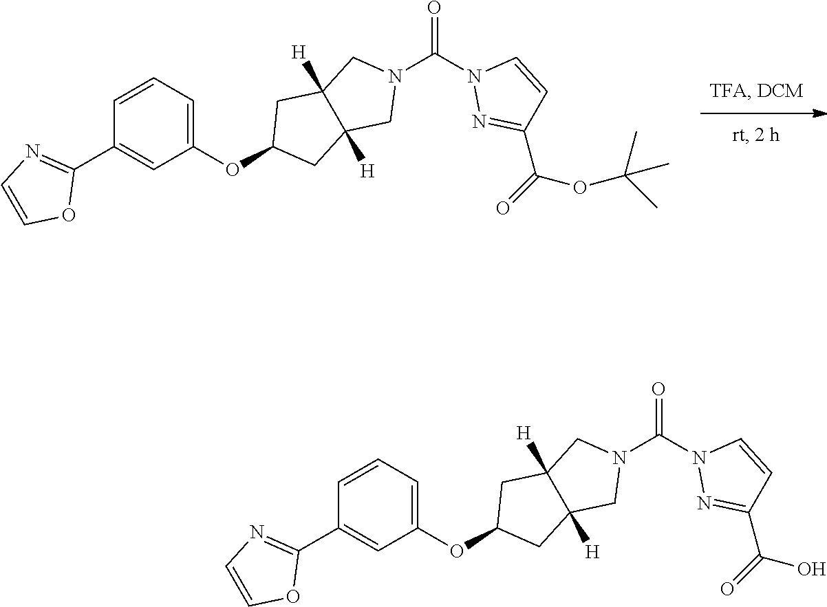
N1(C(N2N=C(C(=O)OC(C)(C)C)C=C2)=O)CC2([H])C([H])(C1)CC(OC1=CC=CC(C3=NC=CO3)=C1)C2.N1(C(N2N=C(C(=O)O)C=C2)=O)CC2([H])C([H])(C1)CC(OC1=CC=CC(C3=NC=CO3)=C1)C2
